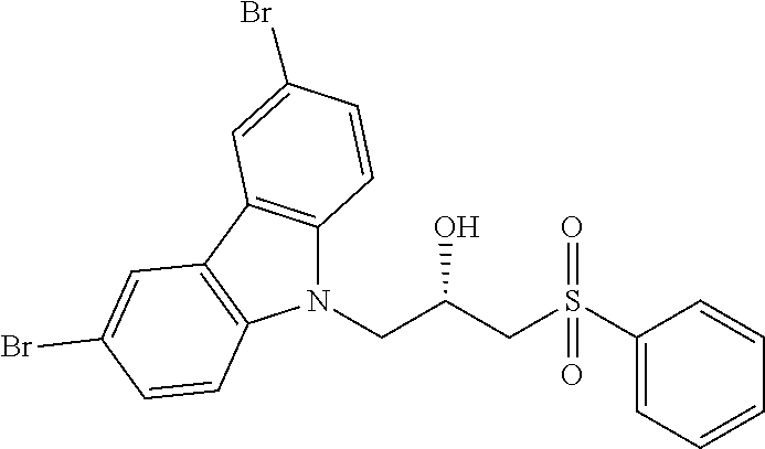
N1(CC(CS(C2=CC=CC=C2)(=O)=O)O)C2=C(C3=C1C=CC(Br)=C3)C=C(Br)C=C2
